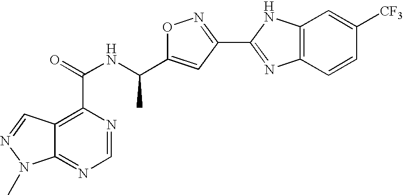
C12=NC=NC(C(=O)NC(C3=CC(C4=NC5=C(N4)C=C([CF3])C=C5)=NO3)C)=C1C=NN2C
